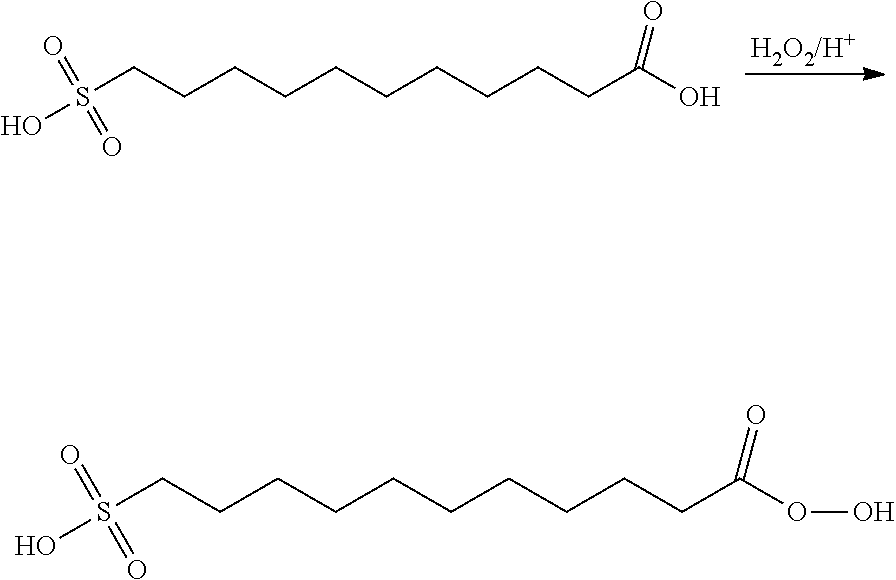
S(CCCCCCCCCCC(O)=O)(O)(=O)=O.S(CCCCCCCCCCC(OO)=O)(O)(=O)=O
